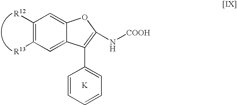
C1([R12])=C([R13])C=C2C(=C1)OC(N[COOH])=C2C1=CC=CC=C1.[K]
